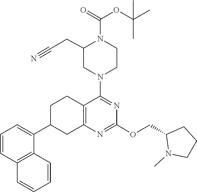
O(C1=NC2=C(C(N3CCN(C(=O)OC(C)(C)C)C(CC#N)C3)=N1)CCC(C1=CC=CC3=C1C=CC=C3)C2)CC1CCCN1C
